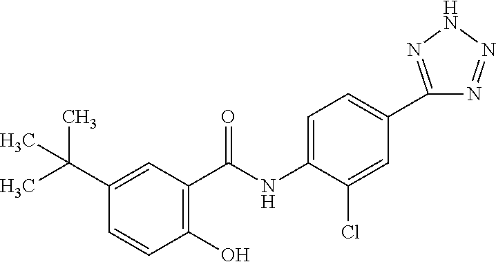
C1=C(C(C)(C)C)C=CC(O)=C1C(NC1=CC=C(C2=NNN=N2)C=C1Cl)=O
